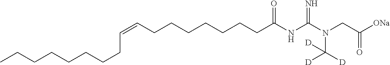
CCCCCCCCC=CCCCCCCCC(NC(N(CC([ONa])=O)C([D])([D])[D])=N)=O
